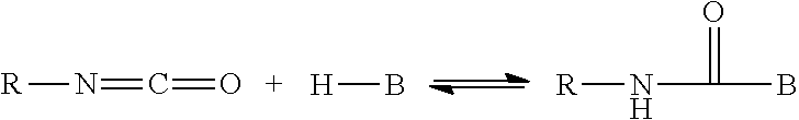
[R]N=C=O.[H]B.[R]NC(B)=O
